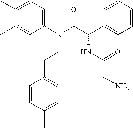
C1(C)=CC=C(N(C(C(C2=CC=CC=C2)NC(CN)=O)=O)CCC2=CC=C(C)C=C2)C=C1C
